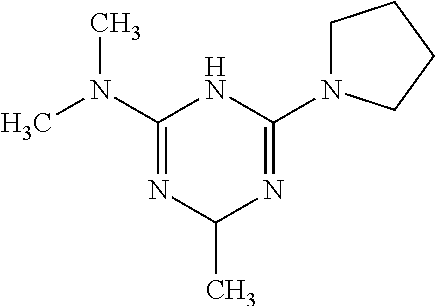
CN(C1=NC(C)N=C(N2CCCC2)N1)C
